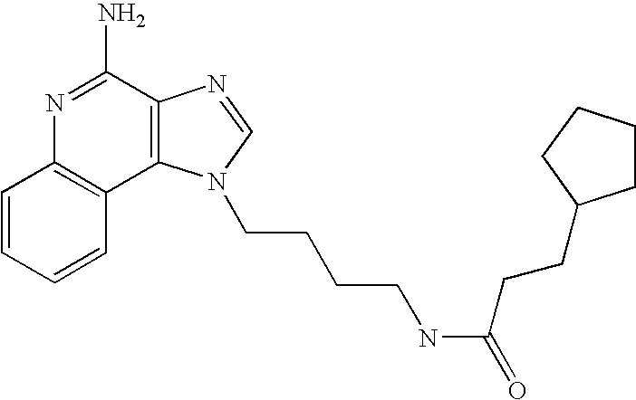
C1=CC=CC2=C1N=C(N)C1=C2N(CCCCNC(=O)CCC2CCCC2)C=N1
